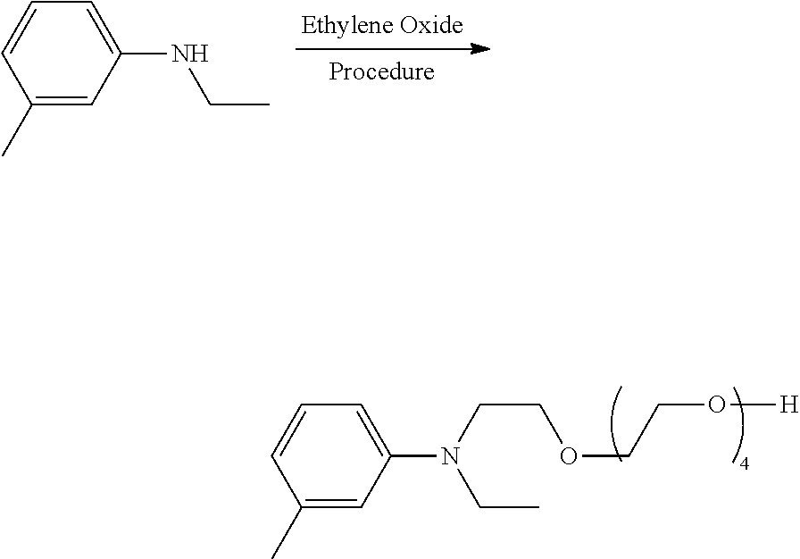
C1(C)=CC(NCC)=CC=C1.C1(C)=CC(N(CC)CCOCCO[H])=CC=C1
